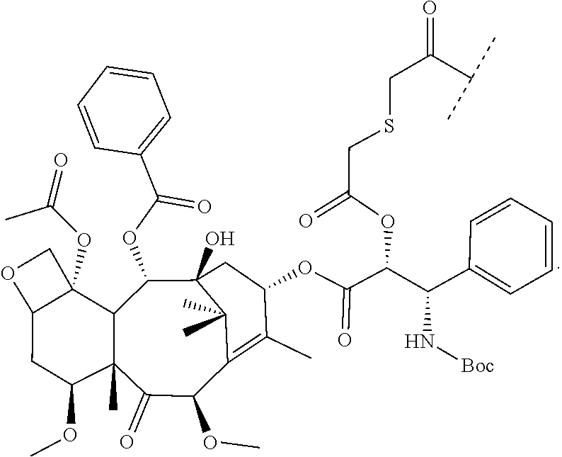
COC1C2(C)C(=O)C(OC)C3=C(C)C(OC(C(OC(=O)CSCC(=O)C(C)C)C(N[Boc])C4=CC=CC=C4)=O)CC(O)(C3(C)C)C(OC(C3=CC=CC=C3)=O)C2C2(OC(C)=O)C(C1)OC2
